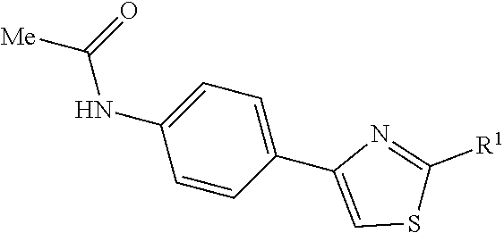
C1=CC(C2=CSC([R1])=N2)=CC=C1NC(=O)[Me]
